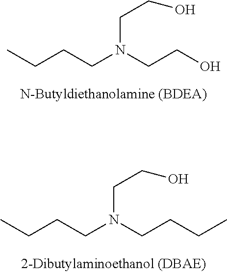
CCCCN(CCO)CCO.CCCCN(CCCC)CCO
